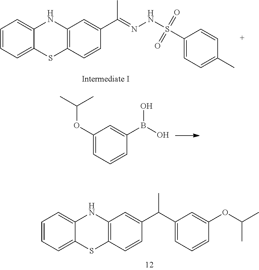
CC(=NNS(=O)(=O)C1=CC=C(C)C=C1)C1=CC2=C(SC3=CC=CC=C3N2)C=C1.OB(O)C1=CC(OC(C)C)=CC=C1.C1=CC=C2NC3=C(SC2=C1)C=CC(C(C1=CC=CC(OC(C)C)=C1)C)=C3
